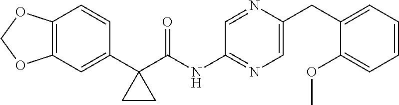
C12=C(C=C(C3(C(=O)NC4=NC=C(CC5=CC=CC=C5OC)N=C4)CC3)C=C1)OCO2
